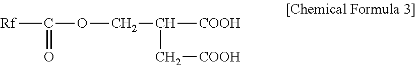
[Rf]C(=O)OCC(C[COOH])[COOH]
